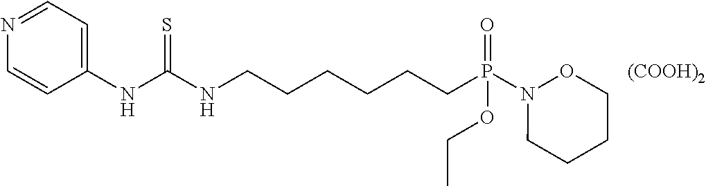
C1=CC(NC(NCCCCCCP(=O)(OCC)N2OCCCC2)=S)=CC=N1.[(COOH)2]
